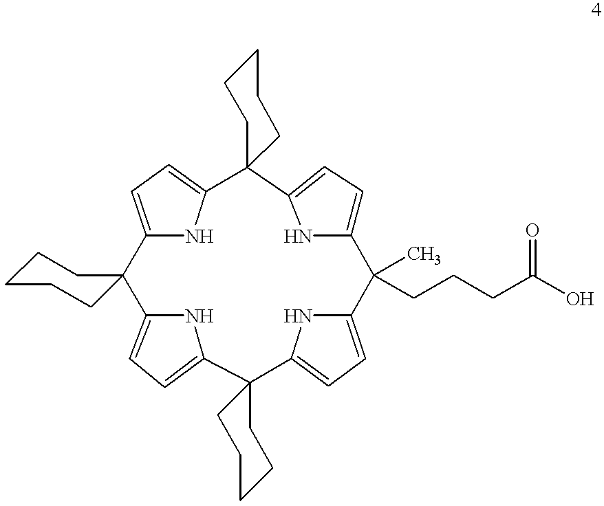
C12=CC=C(N1)C1(C3=CC=C(N3)C3(C4=CC=C(N4)C4(C5=CC=C(C2(C)CCCC(=O)O)N5)CCCCC4)CCCCC3)CCCCC1
